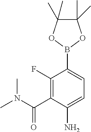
C1(F)=C(C(N(C)C)=O)C(N)=CC=C1B1OC(C)(C)C(C)(C)O1
